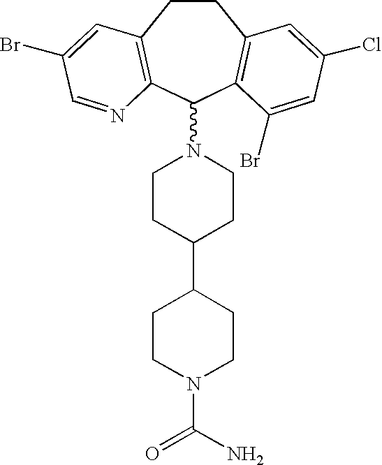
C1CC(C2CCN(C(N)=O)CC2)CCN1C1C2=C(CCC3=C1C(Br)=CC(Cl)=C3)C=C(Br)C=N2
